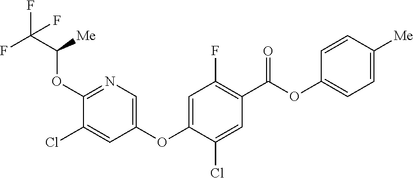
C1(OC([Me])C(F)(F)F)=NC=C(OC2=CC(F)=C(C(=O)OC3=CC=C([Me])C=C3)C=C2Cl)C=C1Cl
